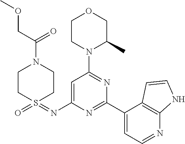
O1CCN(C2=NC(C3=CC=NC4=C3C=CN4)=NC(N=S3(=O)CCN(C(=O)COC)CC3)=C2)C(C)C1
